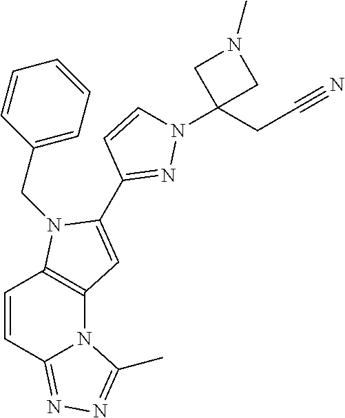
C12=C(N(CC3=CC=CC=C3)C(C3=NN(C4(CC#N)CN(C)C4)C=C3)=C1)C=CC1=NN=C(C)N21
